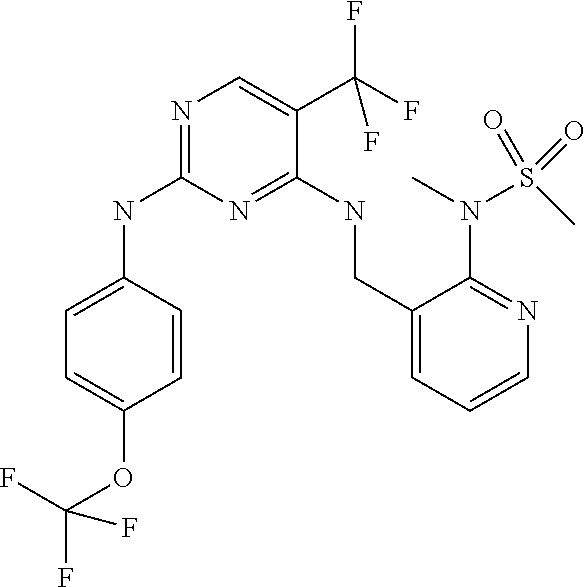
C1=C(NC2=NC=C(C(F)(F)F)C(NCC3=CC=CN=C3N(C)S(C)(=O)=O)=N2)C=CC(OC(F)(F)F)=C1
